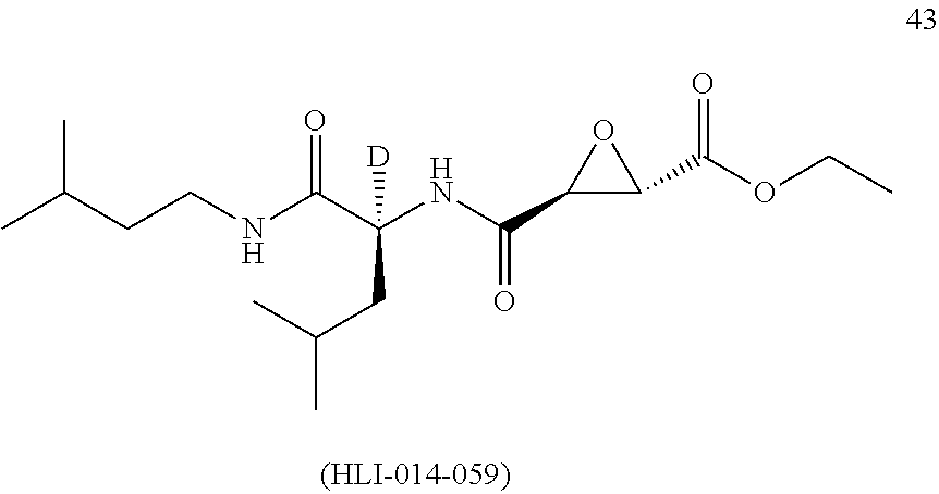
CC(CCNC(C(NC(C1C(C(OCC)=O)O1)=O)(CC(C)C)[D])=O)C
